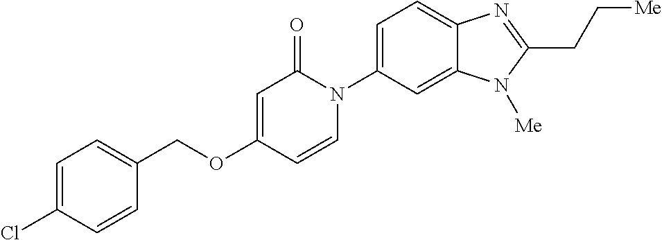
C1(COC2=CC(=O)N(C3=CC=C4C(=C3)N([Me])C(CC[Me])=N4)C=C2)=CC=C(Cl)C=C1
